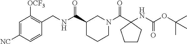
C1=C([NC])C=CC(CNC(C2CCCN(C(C3(NC(OC(C)(C)C)=O)CCCC3)=O)C2)=O)=C1[OCF3]
